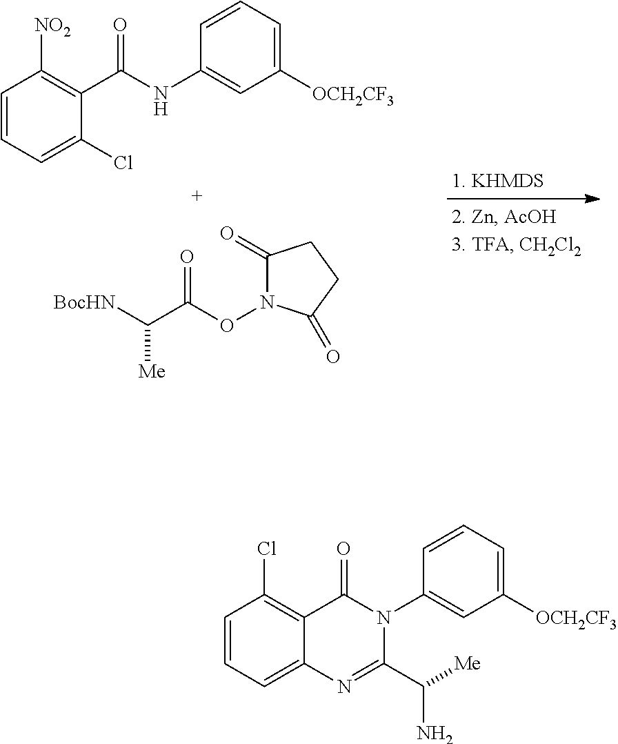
C1=CC=C(Cl)C(C(NC2=CC([OCH2CF3])=CC=C2)=O)=C1[NO2].C([BocHN])(C(ON1C(=O)CCC1=O)=O)[Me].C1=CC=C2C(=C1Cl)C(=O)N(C1=CC([OCH2CF3])=CC=C1)C(C([Me])N)=N2
